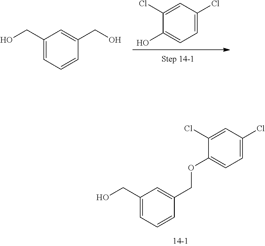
C1(CO)=CC=CC(COC2=CC=C(Cl)C=C2Cl)=C1.OC1=CC=C(Cl)C=C1Cl.C1(CO)=CC=CC(CO)=C1
